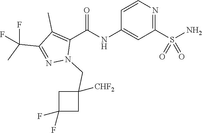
C1=CN=C(S(N)(=O)=O)C=C1NC(C1=C(C)C(C(C)(F)F)=NN1CC1([CHF2])CC(F)(F)C1)=O
